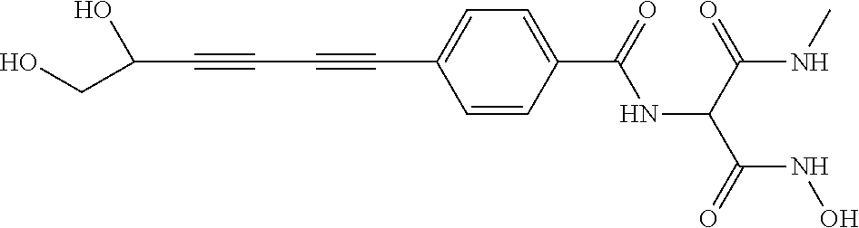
C(C#CC#CC1=CC=C(C(=O)NC(C(NC)=O)C(=O)NO)C=C1)(O)CO
